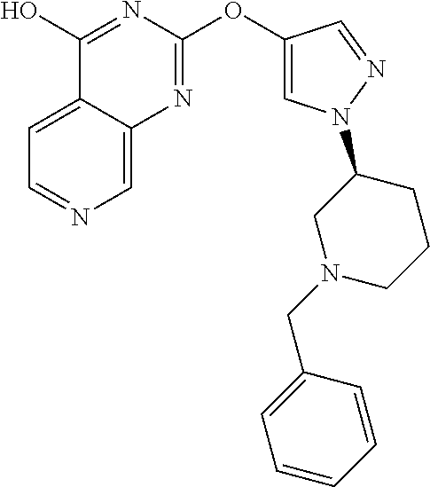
C1=C2C(=CN=C1)N=C(OC1=CN(C3CN(CC4=CC=CC=C4)CCC3)N=C1)N=C2O
